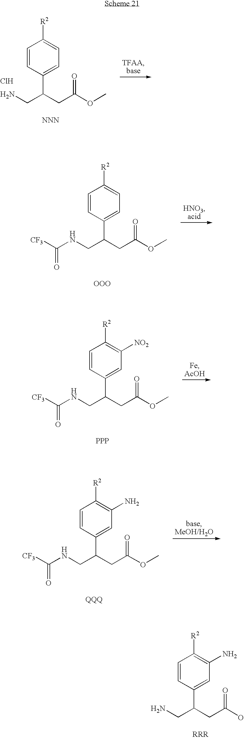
C1=CC(C(CN)CC(OC)=O)=CC=C1[R2].[NNN].Cl.C1=CC(C(CNC([CF3])=O)CC(OC)=O)=CC=C1[R2].[OOO].C1=CC(C(CNC([CF3])=O)CC(OC)=O)=CC([NO2])=C1[R2].[PPP].C1=CC(C(CNC([CF3])=O)CC(OC)=O)=CC(N)=C1[R2].[QQQ].[RRR].C1=CC(C(CN)CC(O)=O)=CC(N)=C1[R2]
